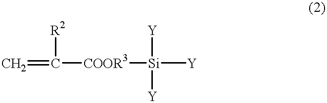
C=C([COOR3][Si]([Y])([Y])[Y])[R2]
